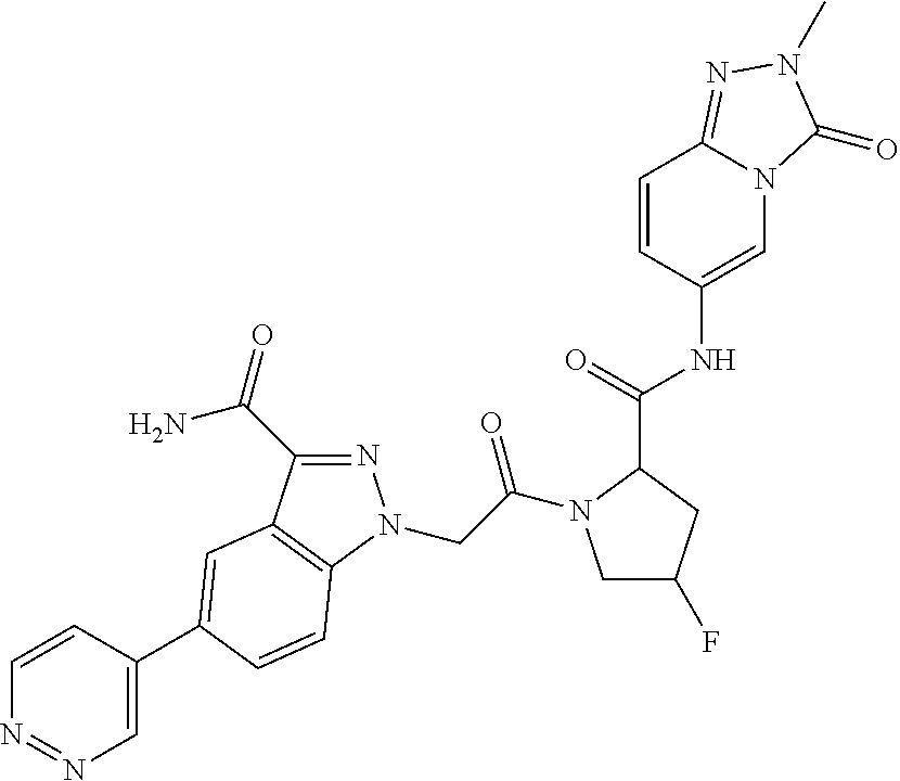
C1=CC(C2=CC3=C(N(CC(=O)N4CC(F)CC4C(=O)NC4=CN5C(=NN(C)C5=O)C=C4)N=C3C(=O)N)C=C2)=CN=N1
